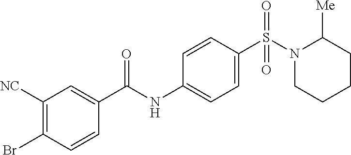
C1([NC])=C(Br)C=CC(C(NC2=CC=C(S(=O)(=O)N3CCCCC3[Me])C=C2)=O)=C1
